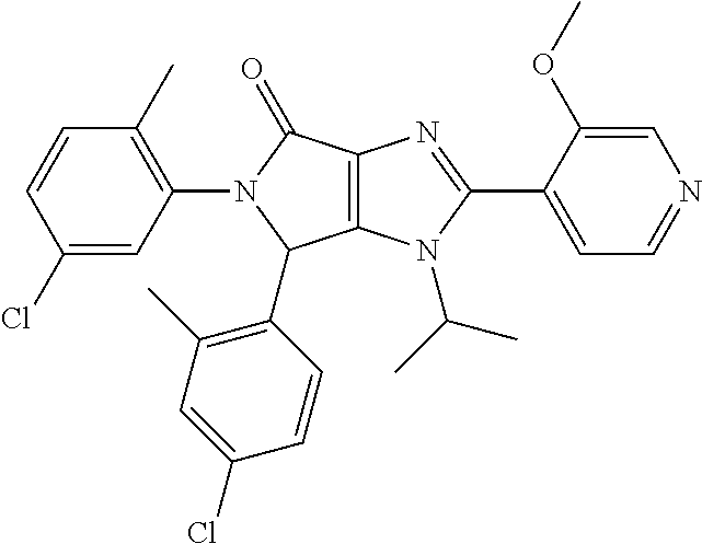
C12=C(N(C(C)C)C(C3=CC=NC=C3OC)=N1)C(C1=C(C)C=C(Cl)C=C1)N(C1=C(C)C=CC(Cl)=C1)C2=O
